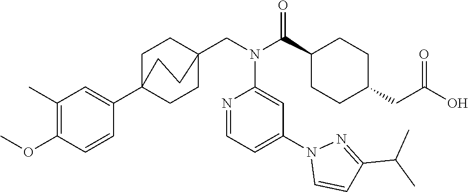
C1(C)=C(OC)C=CC(C23CCC(CN(C(C4CCC(CC(O)=O)CC4)=O)C4=CC(N5C=CC(C(C)C)=N5)=CC=N4)(CC2)CC3)=C1
